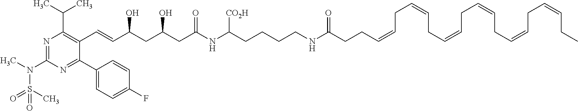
N1=C(N(S(C)(=O)=O)C)N=C(C2=CC=C(F)C=C2)C(C=CC(O)CC(O)CC(=O)NC(CCCCNC(=O)CCC=CCC=CCC=CCC=CCC=CCC=CCC)[CO2H])=C1C(C)C
